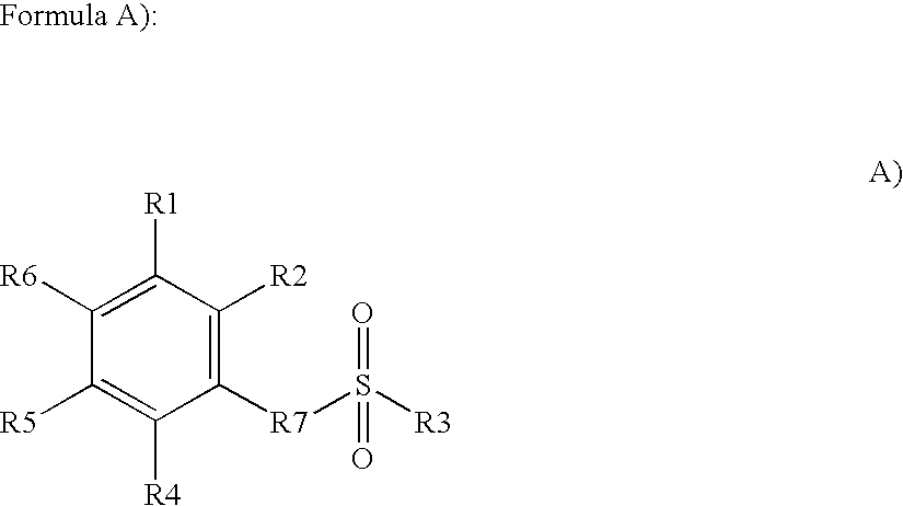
C1([R7]S([R3])(=O)=O)=C([R2])C([R1])=C([R6])C([R5])=C1[R4]
